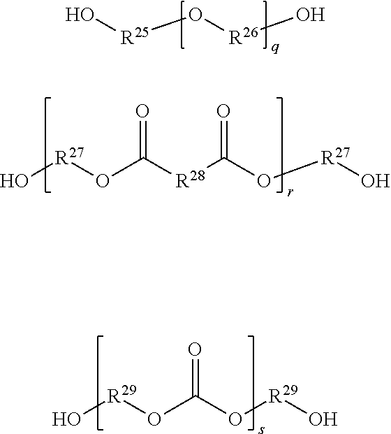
O[R25]O[R26]O.O[R27]OC([R28]C(O[R27]O)=O)=O.O[R29]OC(O[R29]O)=O
